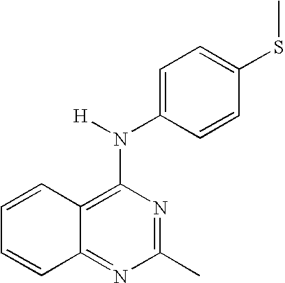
C1=CC2=C(N([H])C3=CC=C(SC)C=C3)N=C(C)N=C2C=C1
